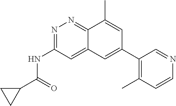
C(NC1=NN=C2C(=C1)C=C(C1=C(C)C=CN=C1)C=C2C)(=O)C1CC1
